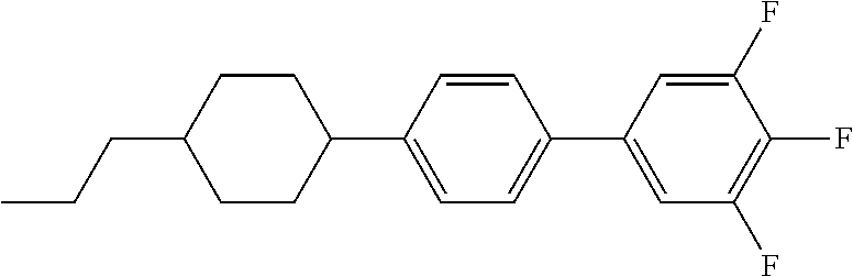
C(C1CCC(C2=CC=C(C3=CC(F)=C(F)C(F)=C3)C=C2)CC1)CC
